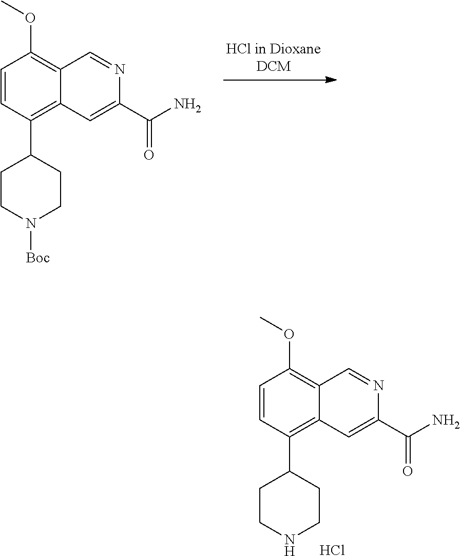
C1=CC(C2CCN([Boc])CC2)=C2C(=C1OC)C=NC(C(N)=O)=C2.C1=CC(C2CCNCC2)=C2C(=C1OC)C=NC(C(N)=O)=C2.Cl
